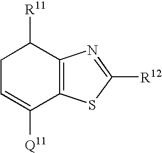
C12=C(C([R11])CC=C1[Q11])N=C([R12])S2
